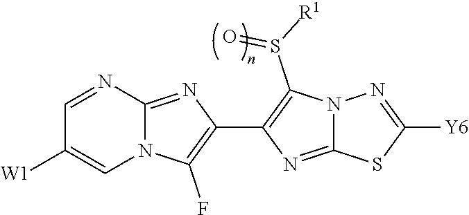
C1=NC2=NC(C3=C(S([R1])=O)N4C(=N3)SC([Y6])=N4)=C(F)N2C=C1[W1]
